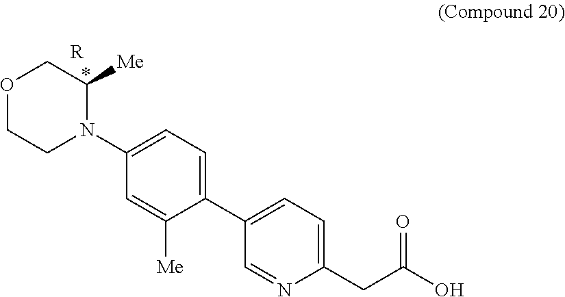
C1(C2=CC=C(CC(O)=O)N=C2)=CC=C(N2C([Me])COCC2)C=C1[Me].[R]
